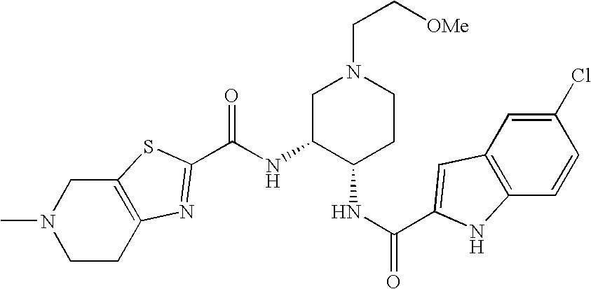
C12=C(CCN(C)C1)N=C(C(NC1C(NC(=O)C3=CC4=C(C=CC(Cl)=C4)N3)CCN(CC[OMe])C1)=O)S2
